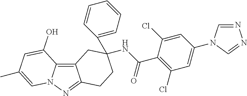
C12=C3N(N=C1CCC(C1=CC=CC=C1)(NC(C1=C(Cl)C=C(N4C=NN=C4)C=C1Cl)=O)C2)C=C(C)C=C3O
